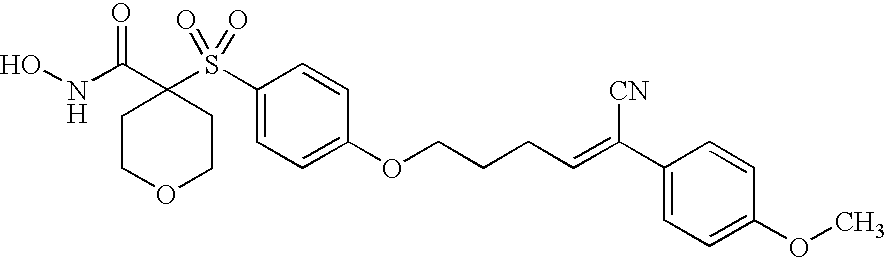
C1COCCC1(C(NO)=O)S(C1=CC=C(OCCCC=C(C2=CC=C(OC)C=C2)[CN])C=C1)(=O)=O
